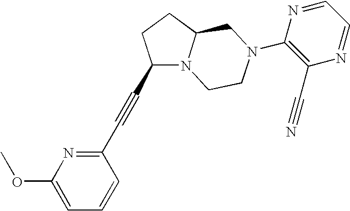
C1(C#CC2=NC(OC)=CC=C2)N2C(CC1)CN(C1=C(C#N)N=CC=N1)CC2
